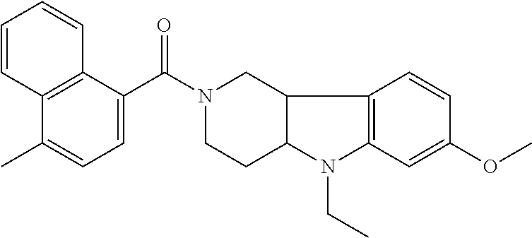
C12=C(C(C(N3CC4C(CC3)N(CC)C3=C4C=CC(OC)=C3)=O)=CC=C1C)C=CC=C2
